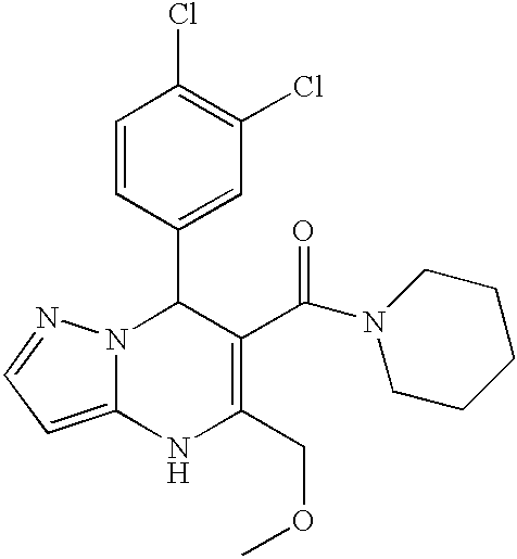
C1=CC(C2N3C(=CC=N3)NC(COC)=C2C(N2CCCCC2)=O)=CC(Cl)=C1Cl
